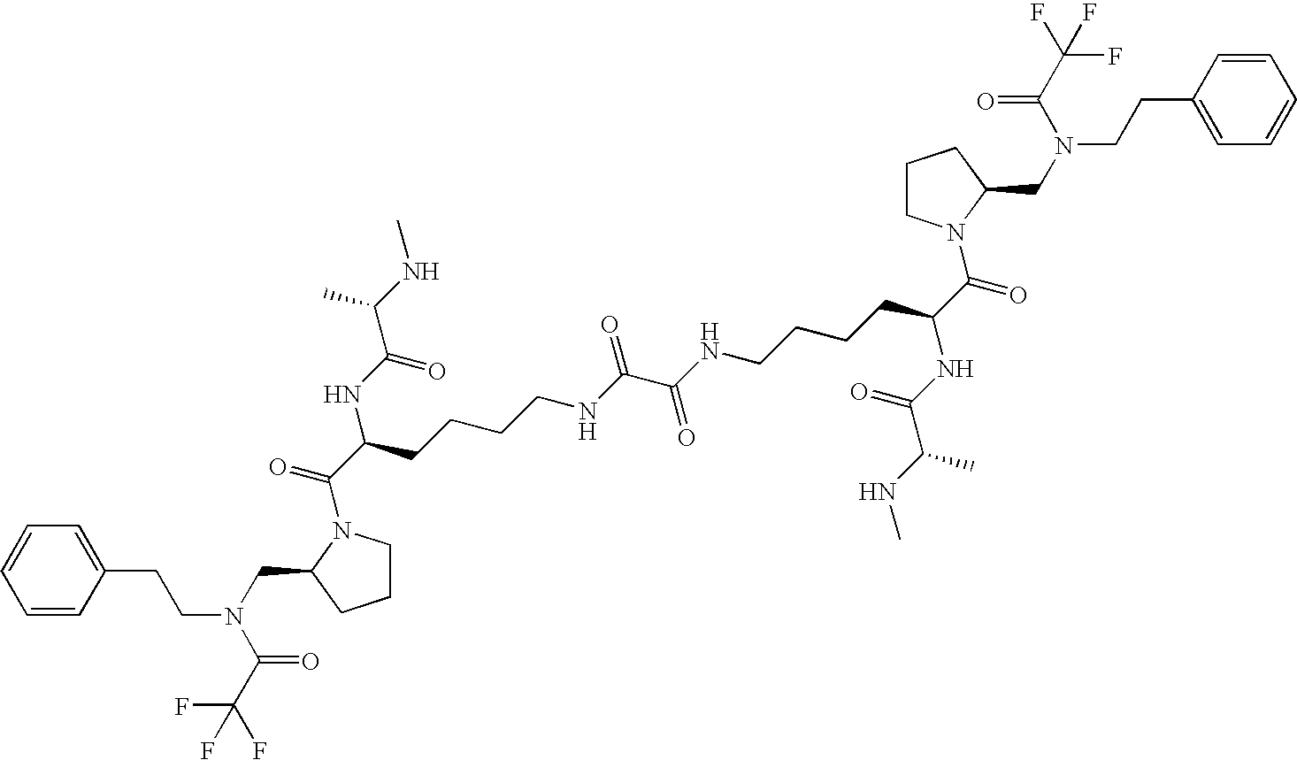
C(C(NC(=O)C(NC)C)CCCCNC(C(NCCCCC(C(=O)N1CCCC1CN(C(=O)C(F)(F)F)CCC1=CC=CC=C1)NC(=O)C(NC)C)=O)=O)(=O)N1CCCC1CN(CCC1=CC=CC=C1)C(=O)C(F)(F)F
